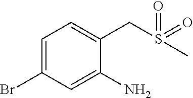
C1=C(Br)C=C(N)C(CS(=O)(=O)C)=C1
